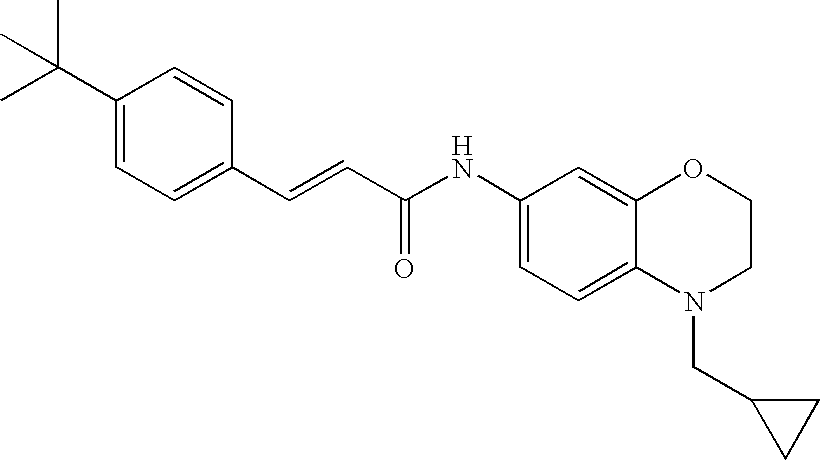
C(=CC(=O)NC1=CC=C2C(=C1)OCCN2CC1CC1)C1=CC=C(C(C)(C)C)C=C1
